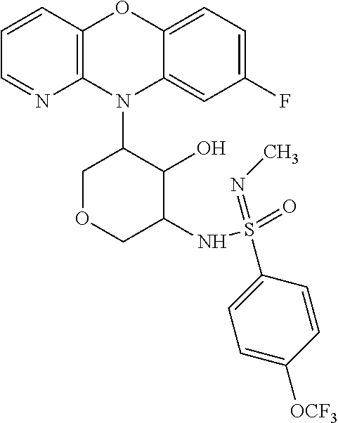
N1(C2COCC(NS(=O)(=NC)C3=CC=C([OCF3])C=C3)C2O)C2=C(C=CC=N2)OC2=CC=C(F)C=C12
